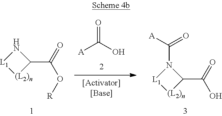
N1[L1][(L2)n]C1C(=O)O[R].O=C(O)[A].N1(C([A])=O)[L1][(L2)n]C1C(=O)O
